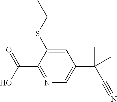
C1=C(SCC)C(C(O)=O)=NC=C1C(C#N)(C)C
